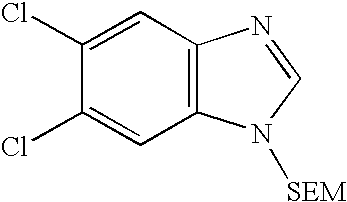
C1=C(Cl)C(Cl)=CC2=C1N=CN2[SEM]
